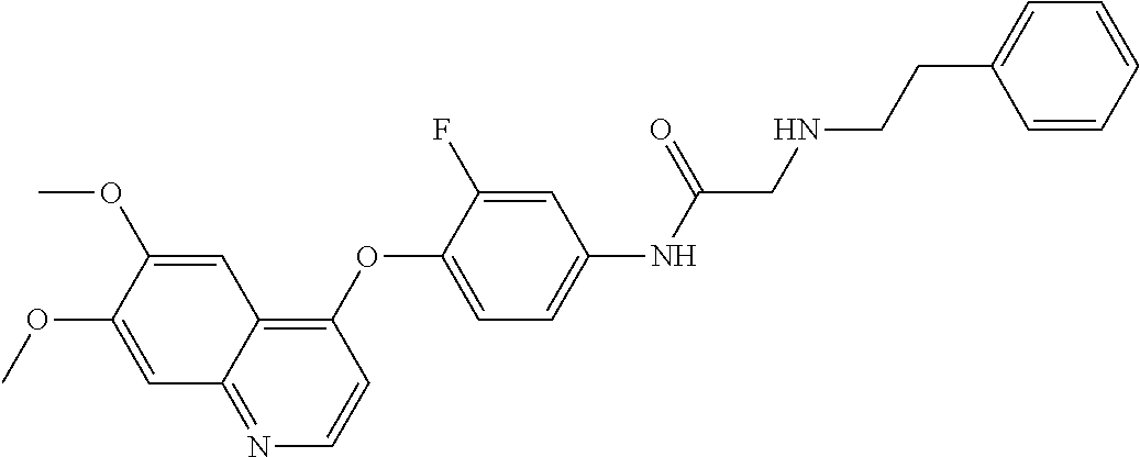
C1=C(OC)C(OC)=CC2=C(OC3=CC=C(NC(=O)CNCCC4=CC=CC=C4)C=C3F)C=CN=C12
